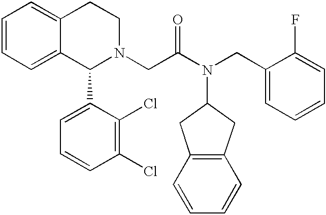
C1=CC=C2C(=C1)CCN(CC(N(CC1=CC=CC=C1F)C1CC3=C(C1)C=CC=C3)=O)C2C1=CC=CC(Cl)=C1Cl
